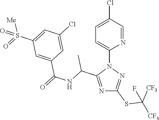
N1=C(C(NC(=O)C2=CC(S(=O)([Me])=O)=CC(Cl)=C2)C)N(C2=CC=C(Cl)C=N2)N=C1SC([CF3])([CF3])F
